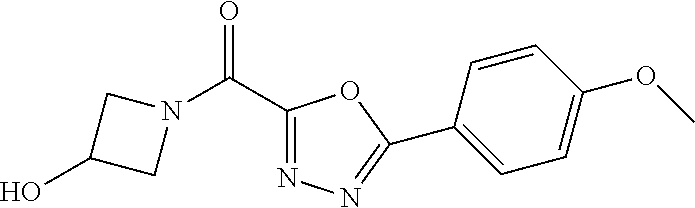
C(N1CC(O)C1)(=O)C1=NN=C(C2=CC=C(OC)C=C2)O1
